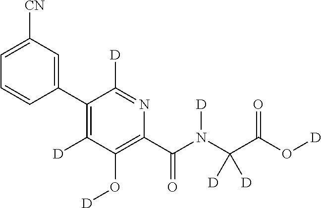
C1(C2=C([D])C(O[D])=C(C(N(C(C(O[D])=O)([D])[D])[D])=O)N=C2[D])=CC([CN])=CC=C1
